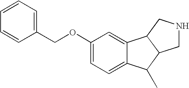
C1(OCC2=CC=CC=C2)=CC=C2C(=C1)C1C(C2C)CNC1
